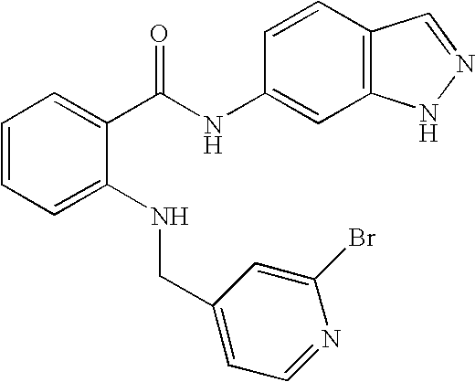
C1=CC=C(NCC2=CC=NC(Br)=C2)C(C(NC2=CC3=C(C=C2)C=NN3)=O)=C1
